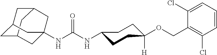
C12CC3CC(C1)CC(NC(NC1CCC([H])(OCC4=C(Cl)C=CC=C4Cl)CC1)=O)(C3)C2
